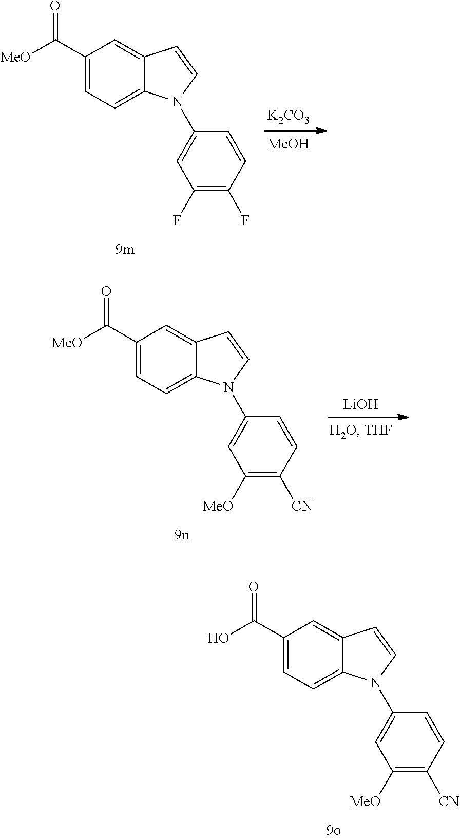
C1(C(=O)O)=CC=C2C(=C1)C=CN2C1=CC([MeO])=C([CN])C=C1.C1(C(=O)[MeO])=CC=C2C(=C1)C=CN2C1=CC(F)=C(F)C=C1.[K2CO3].[MeOH].C1(C(=O)[MeO])=CC=C2C(=C1)C=CN2C1=CC([MeO])=C([CN])C=C1.[LiOH]
